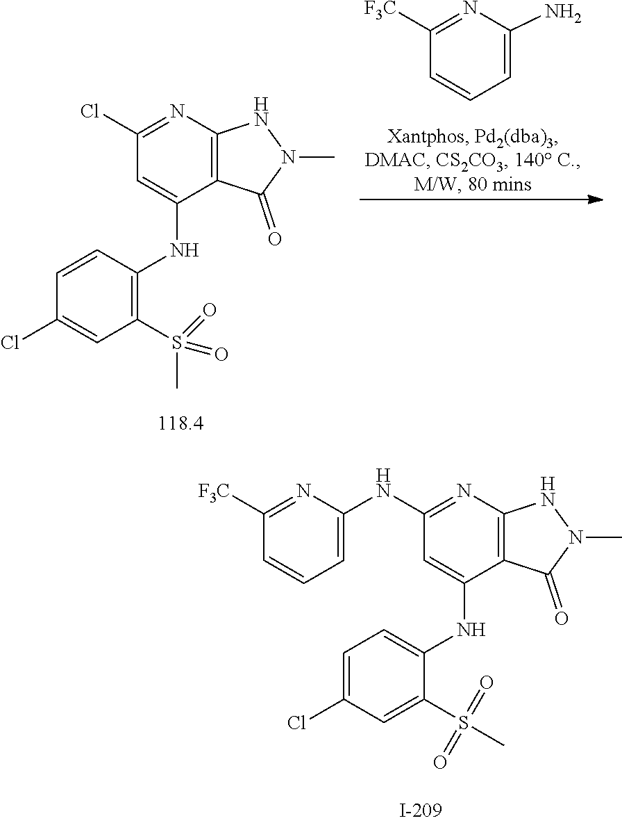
C1([F3C])=NC(N)=CC=C1.O=S(=O)(C)C1=C(NC2=CC(Cl)=NC3=C2C(=O)N(C)N3)C=CC(Cl)=C1.O=S(=O)(C1=CC(Cl)=CC=C1NC1=CC(NC2=CC=CC([F3C])=N2)=NC2=C1C(=O)N(C)N2)C
